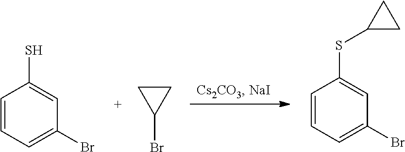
C1=CC=C(Br)C=C1S.C1CC1Br.C1=CC=C(Br)C=C1SC1CC1
